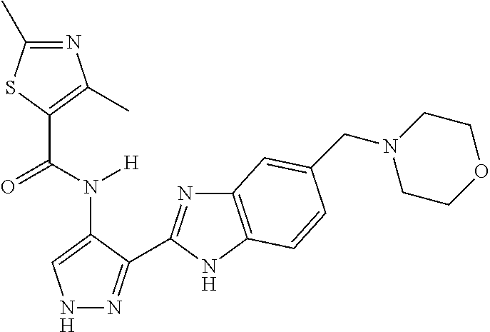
C1(C(N([H])C2=CNN=C2C2=NC3=C(N2)C=CC(CN2CCOCC2)=C3)=O)=C(C)N=C(C)S1
